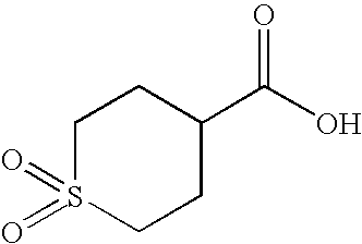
C1S(=O)(=O)CCC(C(O)=O)C1
